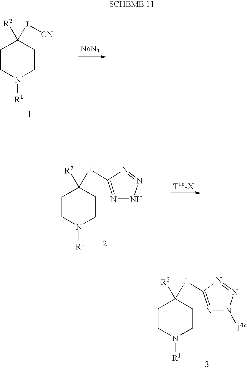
C1CN([R1])CCC1([R2])[J]C1=NN([T1c])N=N1.C1CN([R1])CCC1([R2])[J][CN].[NaN3].C1CN([R1])CCC1([R2])[J]C1=NNN=N1.[T1c-X]
